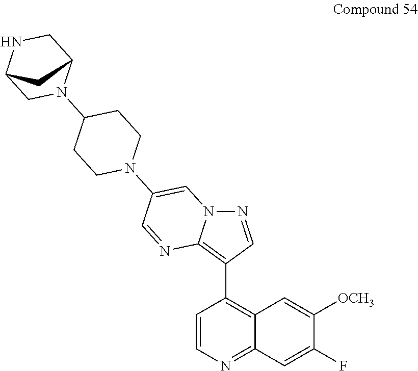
N12N=CC(C3=C4C=C([OCH3])C(F)=CC4=NC=C3)=C1N=CC(N1CCC(N3CC4NCC3C4)CC1)=C2
